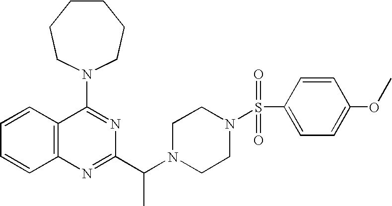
C1=CC2=C(C=C1)N=C(C(N1CCN(S(C3=CC=C(OC)C=C3)(=O)=O)CC1)C)N=C2N1CCCCCC1
